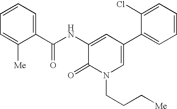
N(C1=CC(C2=CC=CC=C2Cl)=CN(CCC[Me])C1=O)C(C1=CC=CC=C1[Me])=O
